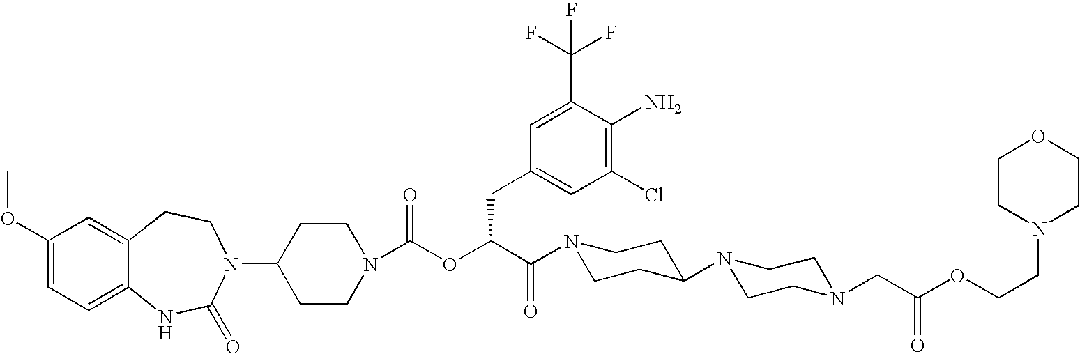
C1(N2C(=O)NC3=CC=C(OC)C=C3CC2)CCN(C(OC(C(=O)N2CCC(N3CCN(CC(OCCN4CCOCC4)=O)CC3)CC2)CC2=CC(Cl)=C(N)C(C(F)(F)F)=C2)=O)CC1
